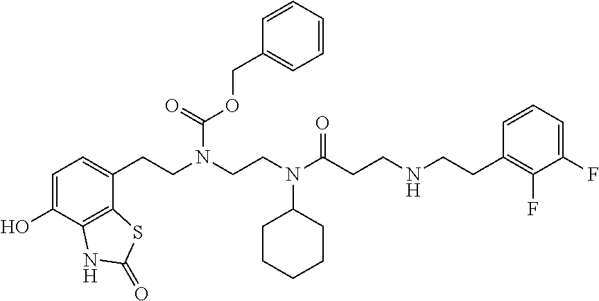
C1=C(O)C2=C(C(CCN(CCN(C(CCNCCC3=C(F)C(F)=CC=C3)=O)C3CCCCC3)C(=O)OCC3=CC=CC=C3)=C1)SC(=O)N2
